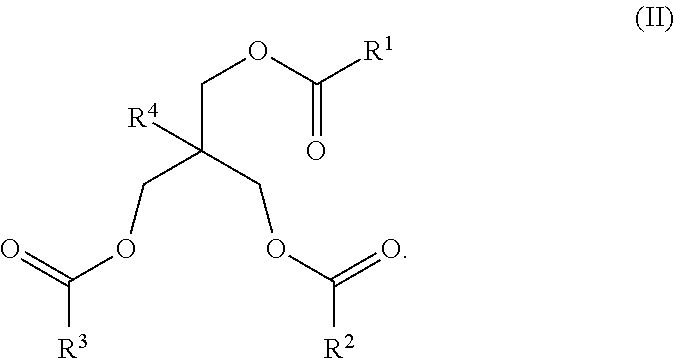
C(OC([R1])=O)C([R4])(COC(=O)[R2])COC(=O)[R3]
